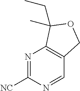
N1=C([NC])N=CC2=C1C(CC)(C)OC2
